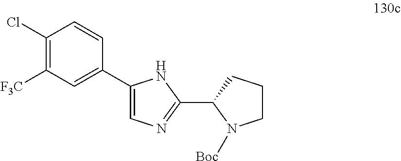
C1(C2=CC([F3C])=C(Cl)C=C2)=CN=C(C2N([Boc])CCC2)N1
